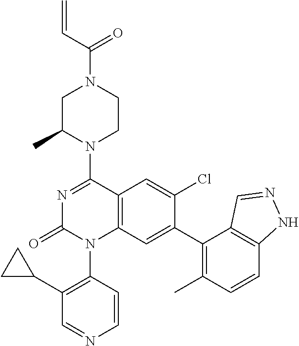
C12=C(C=C(C3=C(C)C=CC4=C3C=NN4)C(Cl)=C1)N(C1=C(C3CC3)C=NC=C1)C(=O)N=C2N1CCN(C(C=C)=O)CC1C
